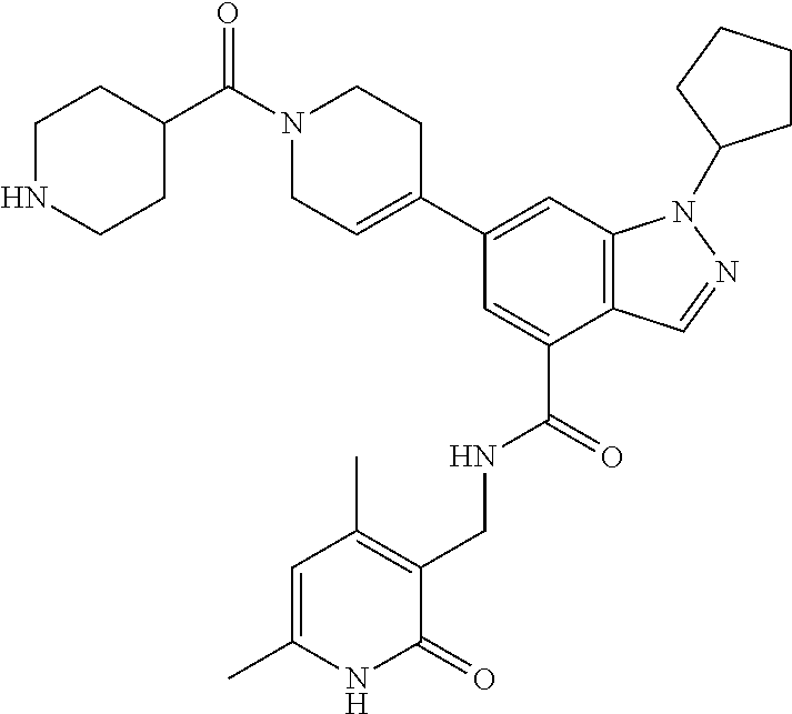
C12=C(C=C(C3=CCN(C(C4CCNCC4)=O)CC3)C=C1C(=O)NCC1=C(C)C=C(C)NC1=O)N(C1CCCC1)N=C2
